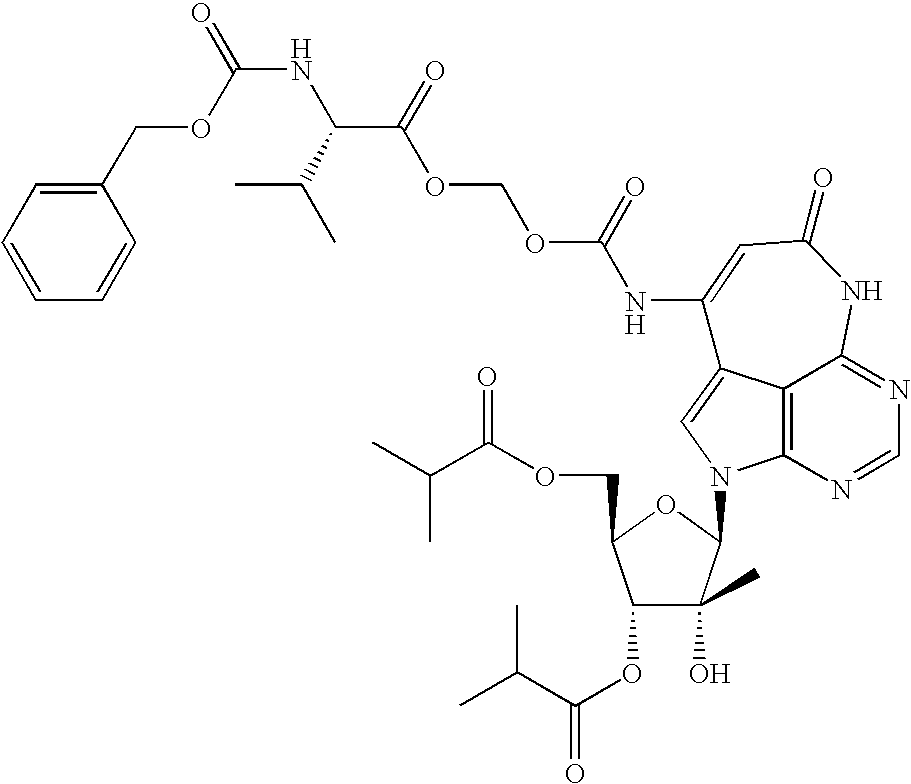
C12=C3N=CN=C1NC(=O)C=C(NC(=O)OCOC(=O)C(C(C)C)NC(=O)OCC1=CC=CC=C1)C2=CN3C1C(O)(C)C(OC(C(C)C)=O)C(COC(C(C)C)=O)O1
